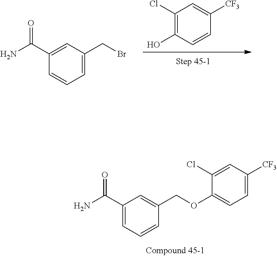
OC1=C(Cl)C=C([CF3])C=C1.C1(C(N)=O)=CC(CBr)=CC=C1.C1(C(N)=O)=CC=CC(COC2=CC=C([CF3])C=C2Cl)=C1
